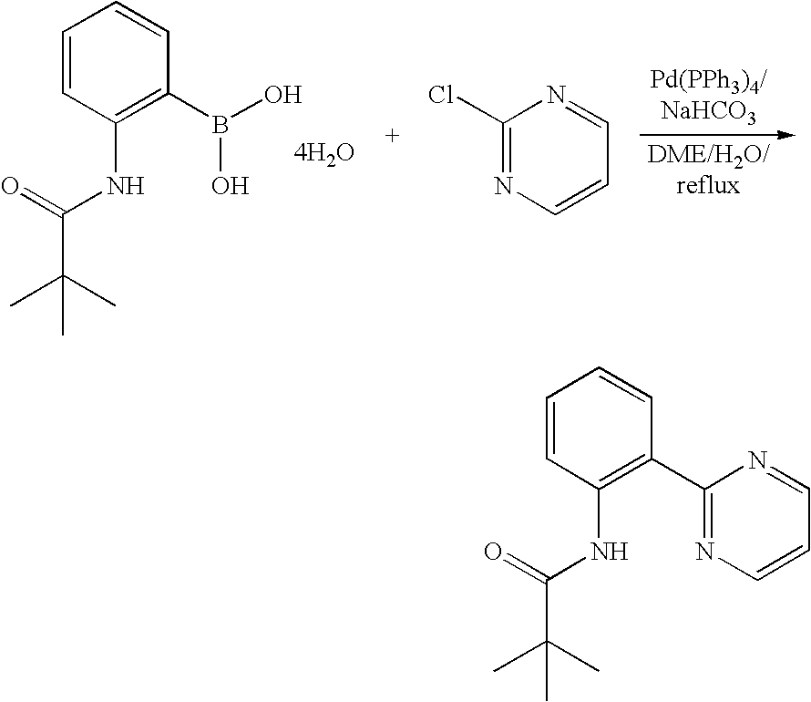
C1=CC(NC(C(C)(C)C)=O)=C(B(O)O)C=C1.[4H2O].ClC1=NC=CC=N1.C1=CC(NC(C(C)(C)C)=O)=C(C2=NC=CC=N2)C=C1
